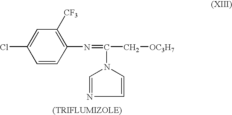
C1=CC(N=C(C[OC3H7])N2C=CN=C2)=C([CF3])C=C1Cl
